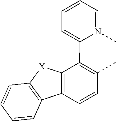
C1=N(C)C(C2=C(C)C=CC3=C2[X]C2=C3C=CC=C2)=CC=C1
